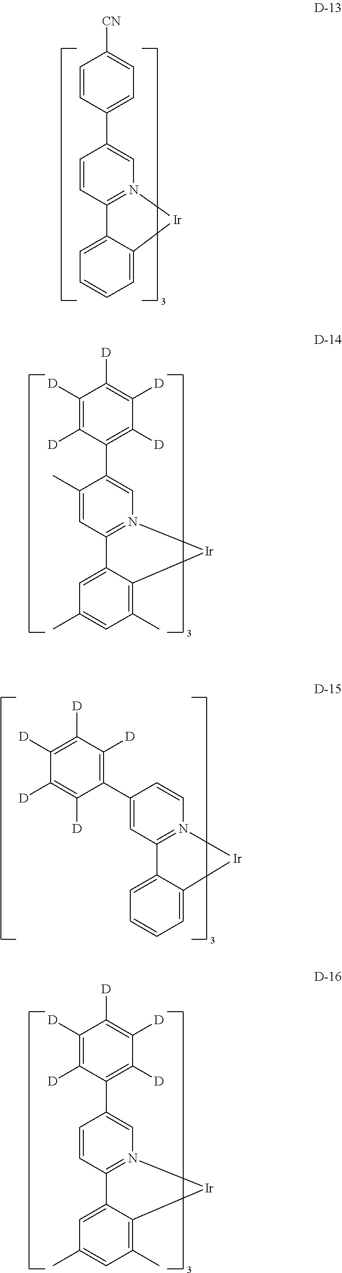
C1=CC(C2=CN3=C(C=C2)C2=CC=CC=C2[Ir]3)=CC=C1[CN].C1([D])=C([D])C(C2=CN3=C(C=C2C)C2=CC(C)=CC(C)=C2[Ir]3)=C([D])C([D])=C1[D].C1([D])=C([D])C(C2=CN3=C(C=C2)C2=CC(C)=CC(C)=C2[Ir]3)=C([D])C([D])=C1[D].C1=CN2=C(C=C1C1=C([D])C([D])=C([D])C([D])=C1[D])C1=CC=CC=C1[Ir]2
